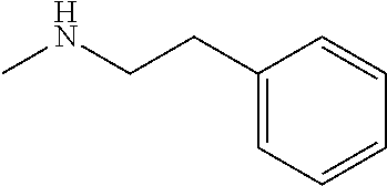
C1(CCNC)=CC=CC=C1
